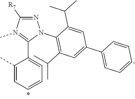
N1=C([R7])N(C)=C(C2=CC=CC=C2C)N1C1=C(C(C)C)C=C(C2=CC=CC=C2)C=C1C(C)C
